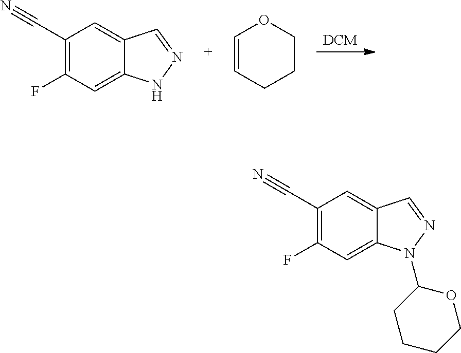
[DCM].C1(C#N)=C(F)C=C2C(=C1)C=NN2.C1=CCCCO1.C1(C#N)=C(F)C=C2C(=C1)C=NN2C1CCCCO1
